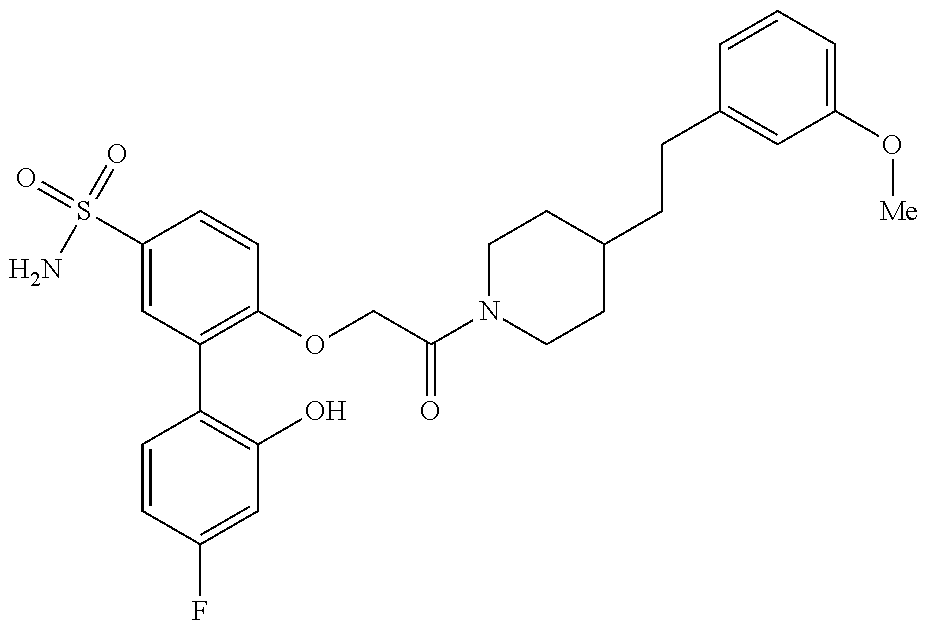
C1=CC(F)=CC(O)=C1C1=C(OCC(N2CCC(CCC3=CC(O[Me])=CC=C3)CC2)=O)C=CC(S(=O)(=O)N)=C1
